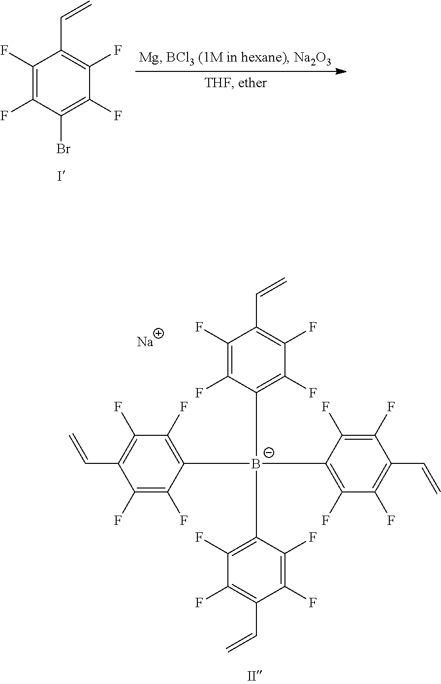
C1(F)=C(F)C([B-](C2=C(F)C(F)=C(C=C)C(F)=C2F)(C2=C(F)C(F)=C(C=C)C(F)=C2F)C2=C(F)C(F)=C(C=C)C(F)=C2F)=C(F)C(F)=C1C=C.[Na].C1(F)=C(F)C(Br)=C(F)C(F)=C1C=C
